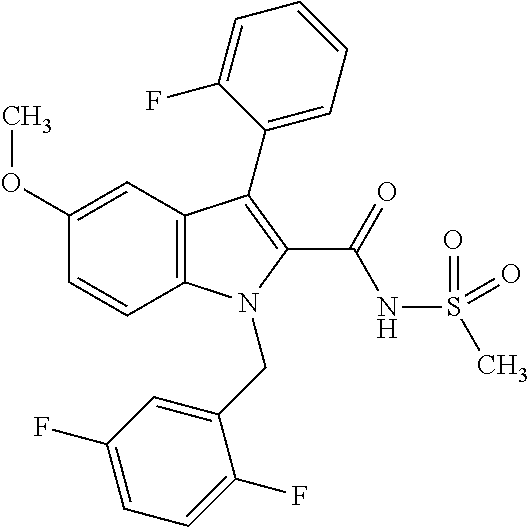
C1(OC)=CC2=C(C=C1)N(CC1=CC(F)=CC=C1F)C(C(NS(C)(=O)=O)=O)=C2C1=CC=CC=C1F
